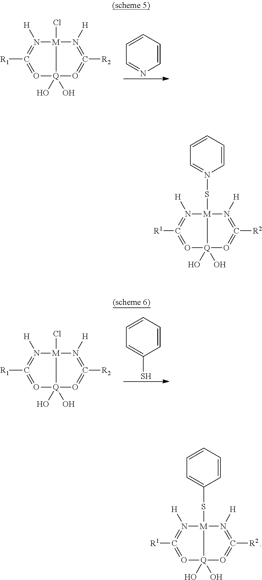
N1([H])=C([R1])=O[Q]2(O)(O)[M]1(SN1=CC=CC=C1)N([H])=C([R2])=O2.N1([H])=C([R1])=O[Q]2(O)(O)[M]1(Cl)N([H])=C([R2])=O2.C1=CC=CC=N1.N1([H])=C([R1])=O[Q]2(O)(O)[M]1(SC1=CC=CC=C1)N([H])=C([R2])=O2.N1([H])=C([R1])=O[Q]2(O)(O)[M]1(Cl)N([H])=C([R2])=O2.C1=CC=CC=C1S
